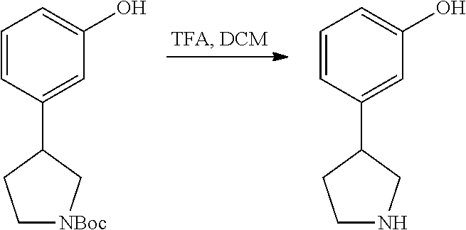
C1=CC(C2CC[NBoc]C2)=CC(O)=C1.C1=CC(C2CCNC2)=CC(O)=C1
